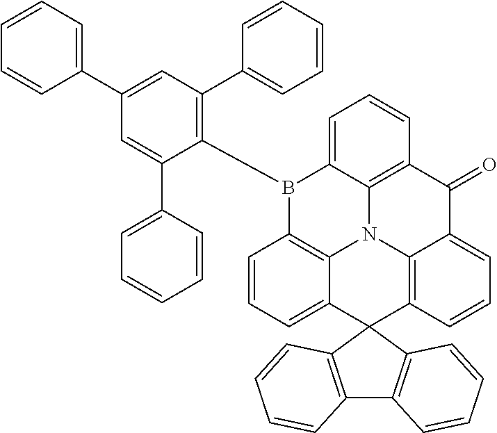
C1=CC=C(C2=CC(C3=CC=CC=C3)=C(B3C4=C5N6C7=C(C=CC=C37)C(=O)C3=CC=CC(=C63)C3(C5=CC=C4)C4=C(C5=C3C=CC=C5)C=CC=C4)C(C3=CC=CC=C3)=C2)C=C1
